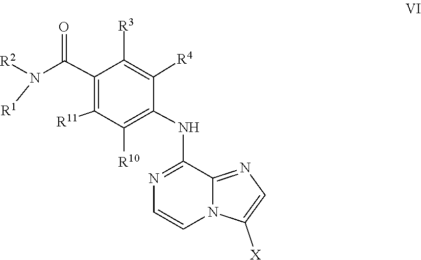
[R11]C1=C(C(N([R2])[R1])=O)C([R3])=C([R4])C(NC2=NC=CN3C2=NC=C3[X])=C1[R10]
